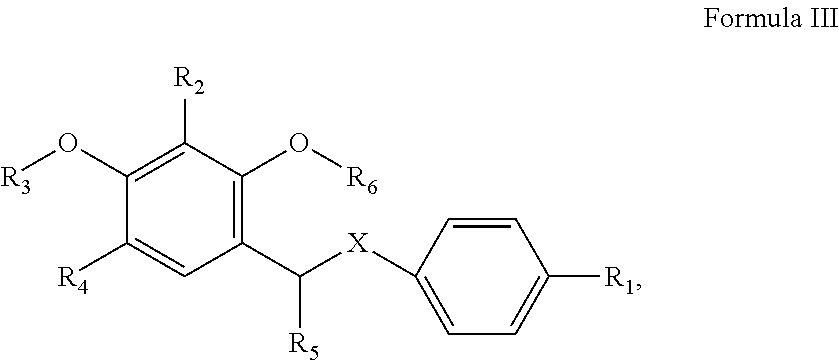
C1(O[R3])=C([R2])C(O[R6])=C(C([X]C2=CC=C([R1])C=C2)[R5])C=C1[R4]
